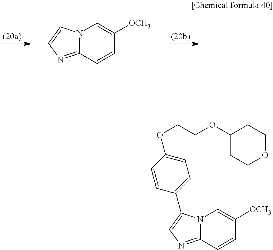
C12=NC=CN1C=C([OCH3])C=C2.C12=NC=C(C3=CC=C(OCCOC4CCOCC4)C=C3)N1C=C([OCH3])C=C2
